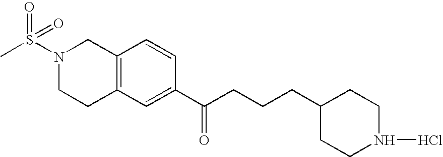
C12=C(C=C(C(CCCC3CCN(Cl)CC3)=O)C=C1)CCN(S(C)(=O)=O)C2
